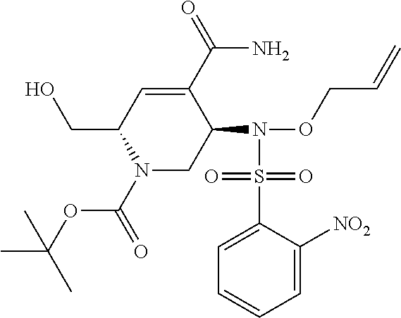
C1(CO)N(C(=O)OC(C)(C)C)CC(N(OCC=C)S(C2=CC=CC=C2[NO2])(=O)=O)C(C(N)=O)=C1
